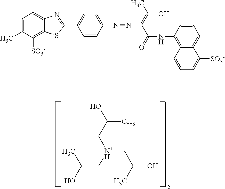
OC(C[N+H](CC(O)C)CC(C)O)C.C1=C(C)C([SO3-])=C2C(=C1)N=C(C1=CC=C(N=NC(C(NC3=C4C(=CC=C3)C([SO3-])=CC=C4)=O)=C(O)C)C=C1)S2
